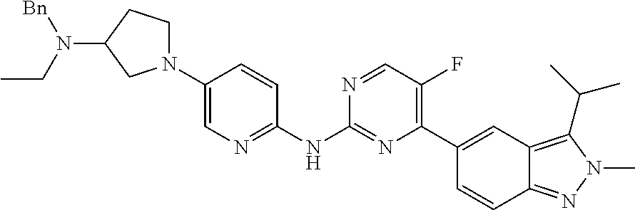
C1(N2CCC(N(CC)[Bn])C2)=CN=C(NC2=NC(C3=CC4=C(C(C)C)N(C)N=C4C=C3)=C(F)C=N2)C=C1
